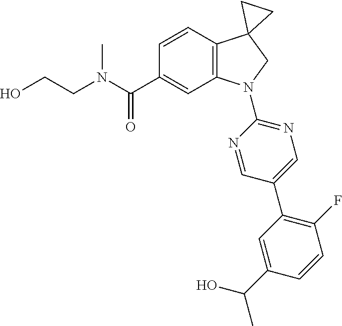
C(C1=CC2=C(C=C1)C1(CN2C2=NC=C(C3=C(F)C=CC(C(C)O)=C3)C=N2)CC1)(=O)N(CCO)C
